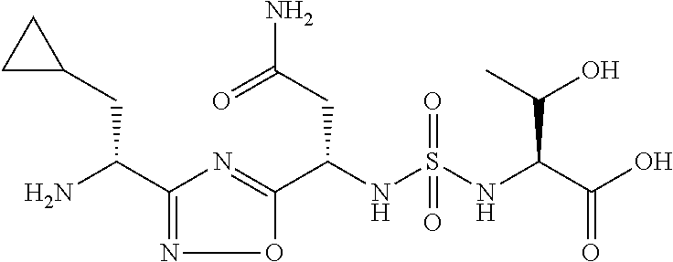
C1(C(N)CC2CC2)=NOC(C(NS(=O)(NC(C(O)=O)C(O)C)=O)CC(N)=O)=N1
